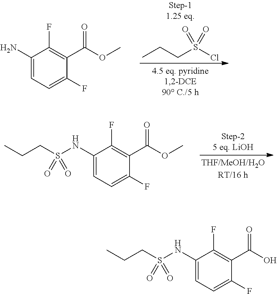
CCCS(Cl)(=O)=O.C1(N)=CC=C(F)C(C(OC)=O)=C1F.C1(NS(CCC)(=O)=O)=CC=C(F)C(C(OC)=O)=C1F.C1(NS(CCC)(=O)=O)=CC=C(F)C(C(O)=O)=C1F
